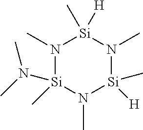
N1(C)[Si](N(C)C)(C)N(C)[Si]([H])(C)N(C)[Si]1([H])C
